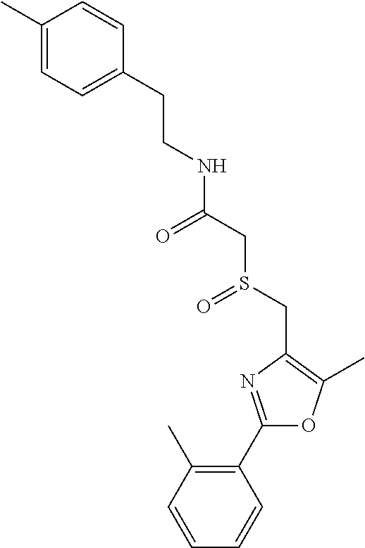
C1(C)=CC=C(CCNC(=O)CS(CC2=C(C)OC(C3=C(C)C=CC=C3)=N2)=O)C=C1
